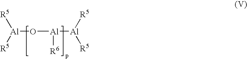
[Al](O[Al]([Al]([R5])[R5])[R6])([R5])[R5]
